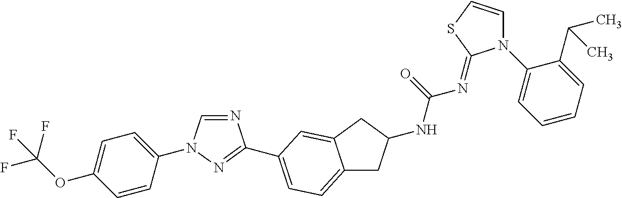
C1=CC(N2C=NC(C3=CC=C4CC(NC(=O)N=C5N(C6=CC=CC=C6C(C)C)C=CS5)CC4=C3)=N2)=CC=C1OC(F)(F)F
